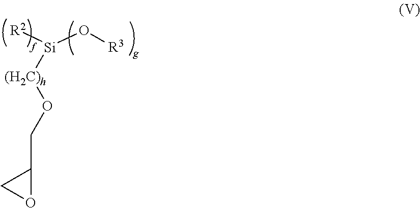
O([(H2C)h][Si](O[R3])[R2])CC1OC1
